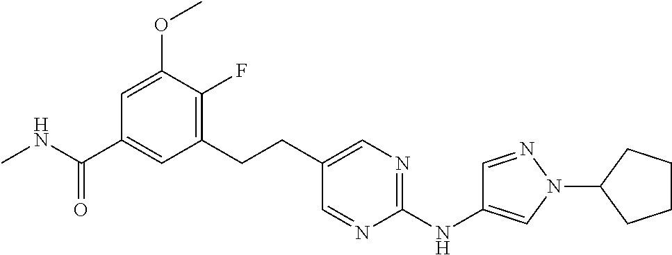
CNC(C1=CC(CCC2=CN=C(NC3=CN(C4CCCC4)N=C3)N=C2)=C(F)C(OC)=C1)=O
